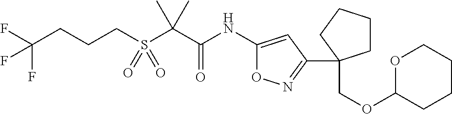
S(C(C(NC1=CC(C2(COC3CCCCO3)CCCC2)=NO1)=O)(C)C)(=O)(=O)CCCC(F)(F)F
